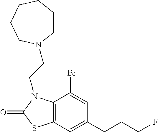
C1=C(Br)C2=C(C=C1CCCF)SC(=O)N2CCN1CCCCCC1
